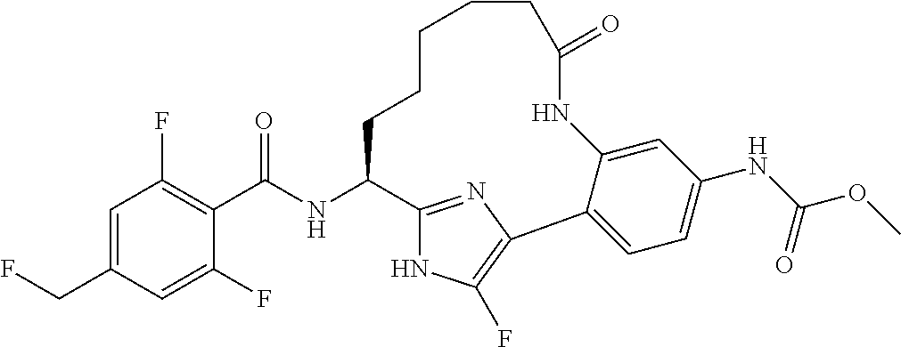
C1=C(CF)C=C(F)C(C(NC2C3=NC(=C(F)N3)C3=CC=C(NC(OC)=O)C=C3NC(=O)CCCCC2)=O)=C1F
